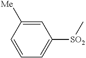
C1=CC=C([SO2]C)C=C1[Me]
